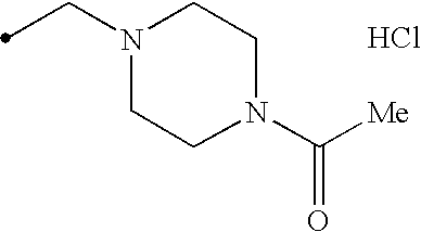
C(N1CCN(C(=O)[Me])CC1)C.Cl
